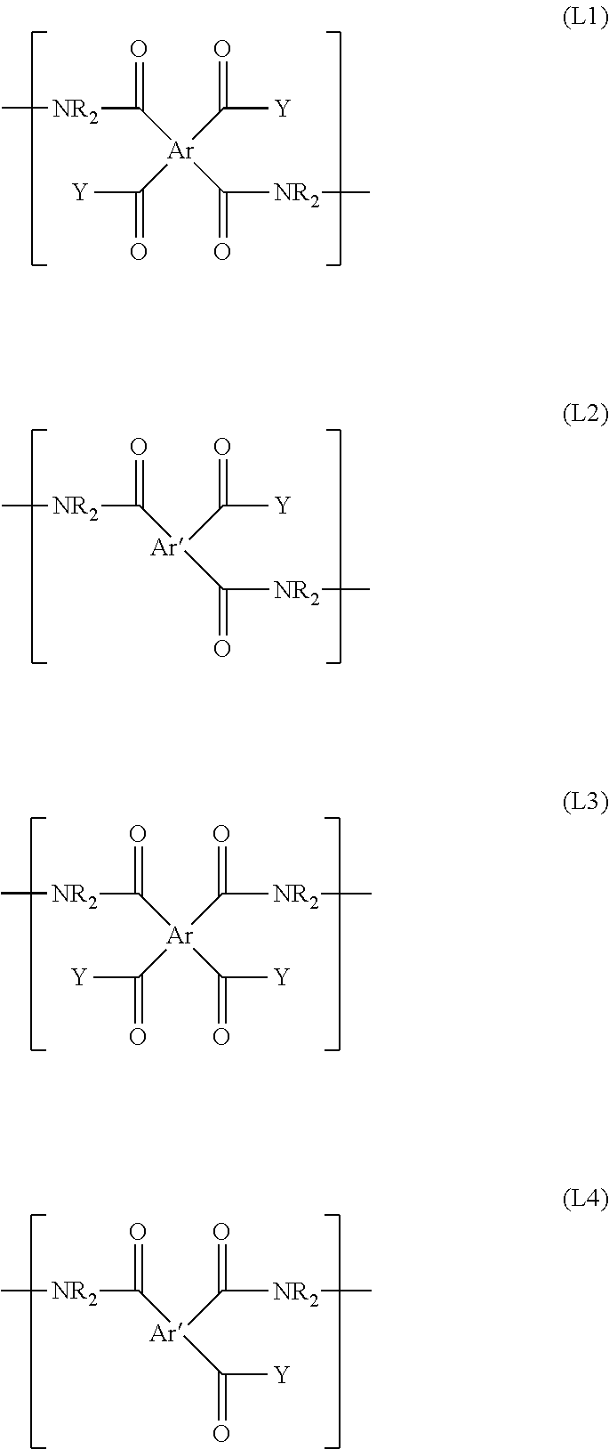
C[NR2]C(=O)[Ar](C(=O)[NR2]C)(C(=O)[Y])C([Y])=O.C[NR2]C(=O)[Ar](C(=O)[NR2]C)C(=O)[Y].C[NR2]C(=O)[Ar](C(=O)[Y])(C(=O)[NR2]C)C([Y])=O.C[NR2]C(=O)[Ar](C(=O)[Y])C(=O)[NR2]C
